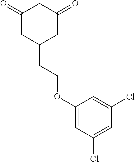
C1(=O)CC(CCOC2=CC(Cl)=CC(Cl)=C2)CC(=O)C1
